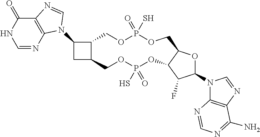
C12=C(N=CNC1=O)N(C1CC3C1COP(S)(=O)OCC1C(OP(=O)(S)OC3)C(F)C(N3C4=C(N=C3)C(N)=NC=N4)O1)C=N2
